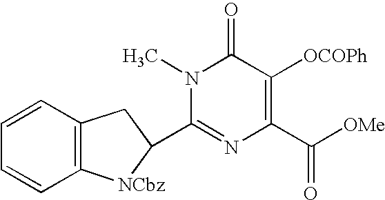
C1=CC2=C(C=C1)[NCbz]C(C1=NC(C([OMe])=O)=C([OCOPh])C(=O)N1C)C2
